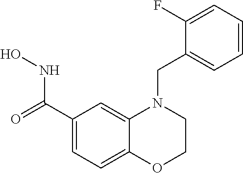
C1(C(=O)NO)=CC=C2C(=C1)N(CC1=CC=CC=C1F)CCO2
